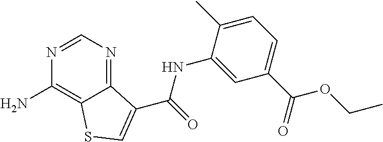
C1(N)=C2C(=NC=N1)C(C(NC1=CC(C(OCC)=O)=CC=C1C)=O)=CS2
